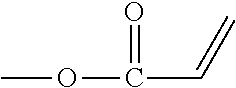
COC(C=C)=O
